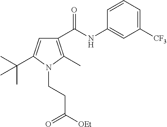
C1([CF3])=CC=CC(NC(C2=C(C)N(CCC([OEt])=O)C(C(C)(C)C)=C2)=O)=C1
